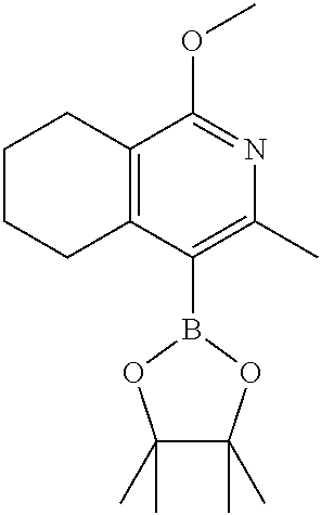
C1CCC2=C(C1)C(OC)=NC(C)=C2B1OC(C)(C)C(C)(C)O1
